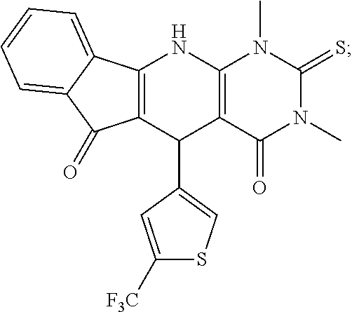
C12=C(C(C3=CSC([F3C])=C3)C3=C(N1)N(C)C(=S)N(C)C3=O)C(=O)C1=CC=CC=C21
